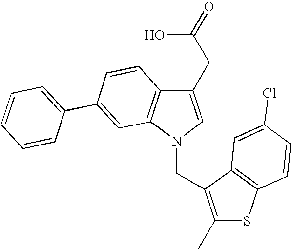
C1(CC(O)=O)=CN(CC2=C(C)SC3=C2C=C(Cl)C=C3)C2=C1C=CC(C1=CC=CC=C1)=C2
